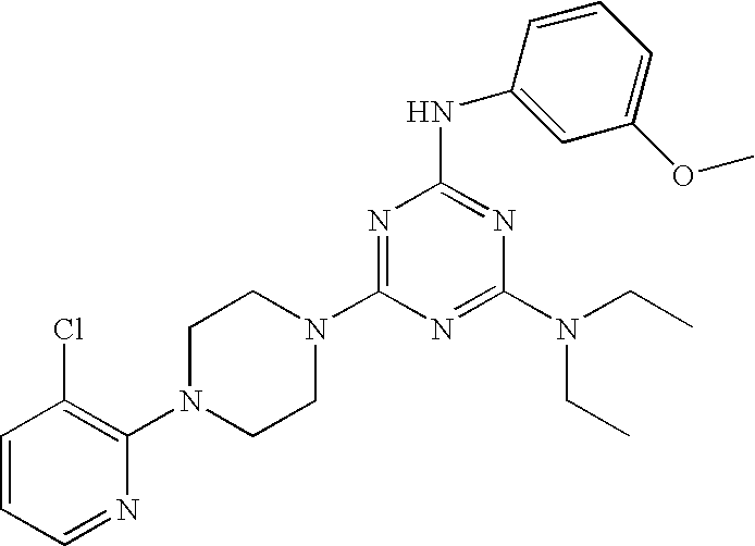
C1=CC=NC(N2CCN(C3=NC(NC4=CC(OC)=CC=C4)=NC(N(CC)CC)=N3)CC2)=C1Cl
